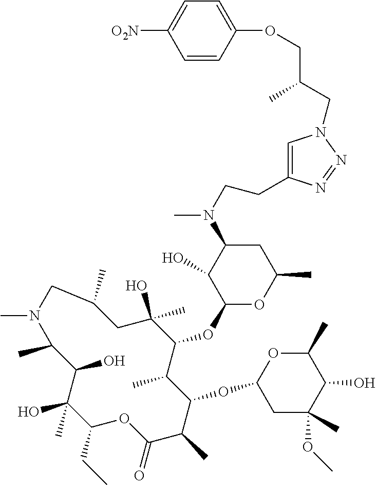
C1(CC)C(C)(O)C(O)C(C)N(C)CC(C)CC(O)(C)C(OC2OC(C)CC(N(C)CCC3=CN(CC(COC4=CC=C([O2N])C=C4)C)N=N3)C2O)C(C)C(OC2CC(C)(OC)C(O)C(C)O2)C(C)C(=O)O1
